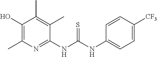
C1(NC(NC2=CC=C([CF3])C=C2)=S)=NC(C)=C(O)C(C)=C1C
